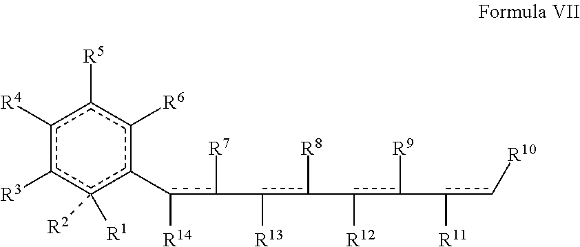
c1([R4])c([R3])c([R2])([R1])c(-c(c(-c(c(-c(c(-c(c[R10])[R11])[R9])[R12])[R8])[R13])[R7])[R14])c([R6])c1[R5]
